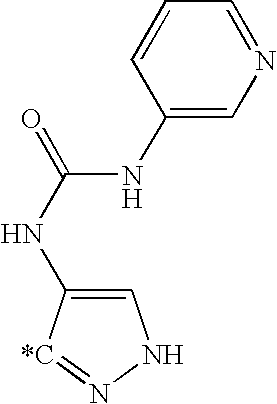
C1=C(NC(=O)NC2=CN=CC=C2)[*C]=NN1
